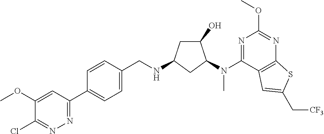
C1(C2=CC=C(CNC3CC(O)C(N(C4=NC(OC)=NC5=C4C=C(C[CF3])S5)C)C3)C=C2)=NN=C(Cl)C(OC)=C1
